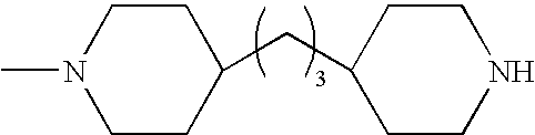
CN1CCC(CC2CCNCC2)CC1
